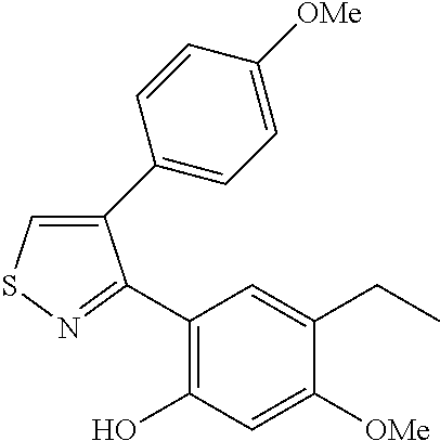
C1(C2=CC=C([OMe])C=C2)=CSN=C1C1=C(O)C=C([OMe])C(CC)=C1
